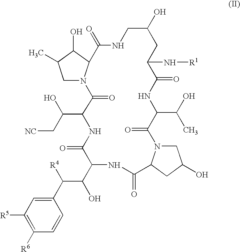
C1N2C(C(O)C1C)C(=O)NCC(O)CC(N[R1])C(=O)NC(C(O)C)C(=O)N1CC(O)CC1C(=O)NC(C(C([R4])C1=CC([R5])=C([R6])C=C1)O)C(=O)NC(C(O)C[NC])C2=O
